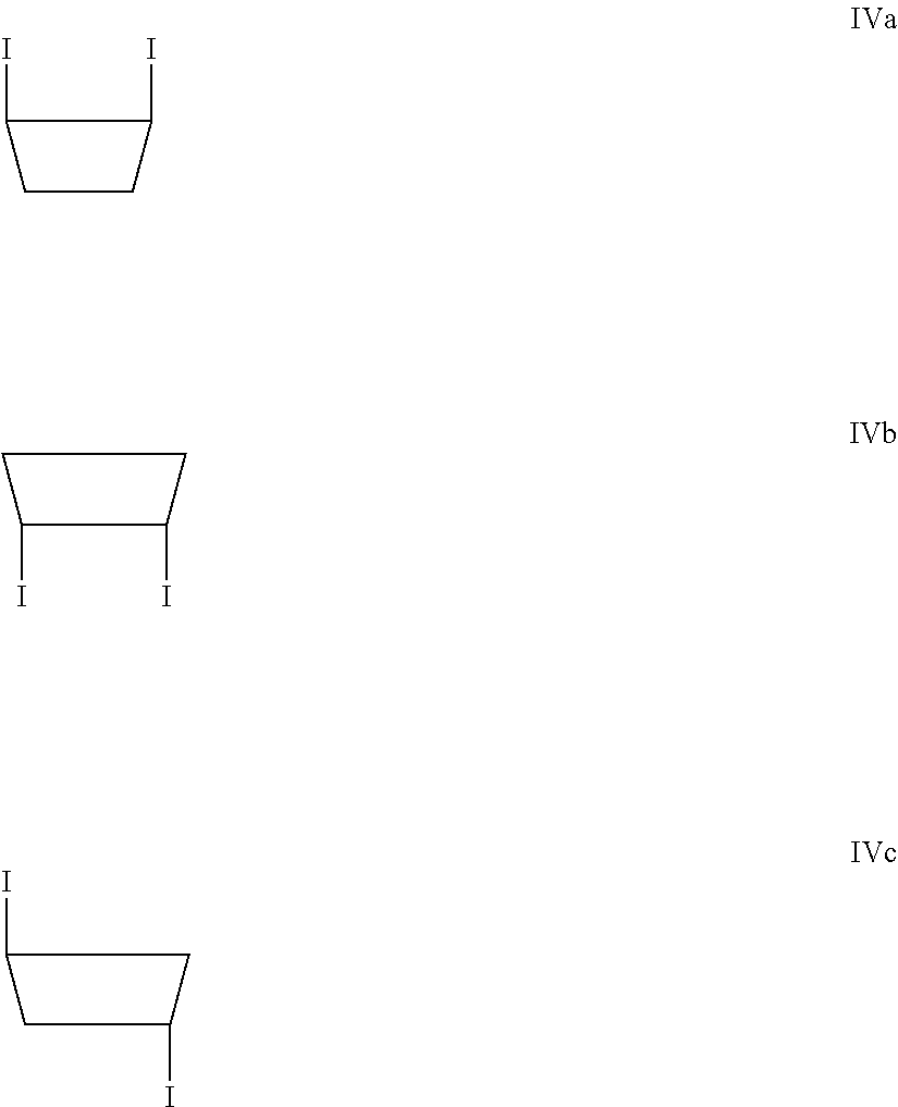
C1(I)CCC1I.C1(I)CCC1I.C1C(I)CC1I
